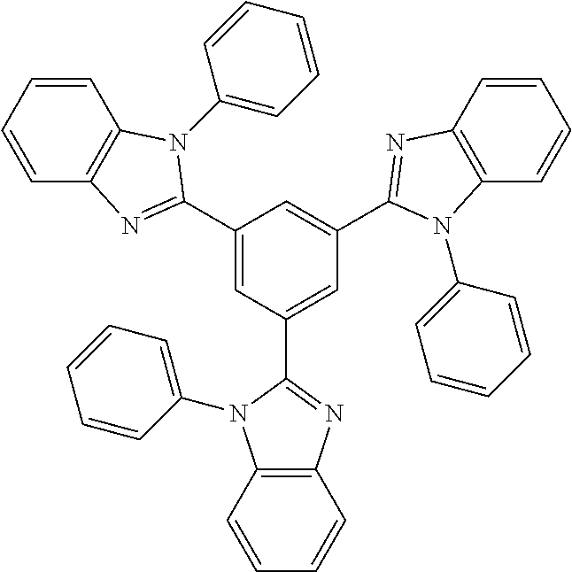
C1=CC=CC2=C1N=C(C1=CC(C3=NC4=C(C=CC=C4)N3C3=CC=CC=C3)=CC(C3=NC4=C(C=CC=C4)N3C3=CC=CC=C3)=C1)N2C1=CC=CC=C1
